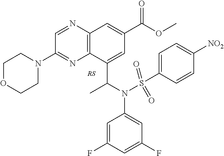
C12=C(N=CC(N3CCOCC3)=N1)C=C(C(OC)=O)C=C2C(N(C1=CC(F)=CC(F)=C1)S(C1=CC=C([NO2])C=C1)(=O)=O)C
